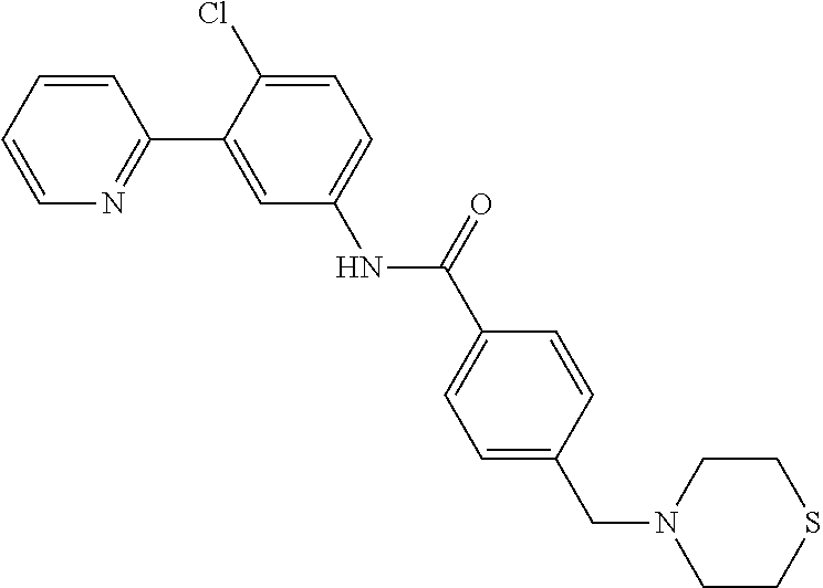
C1=CC=CN=C1C1=CC(NC(C2=CC=C(CN3CCSCC3)C=C2)=O)=CC=C1Cl
